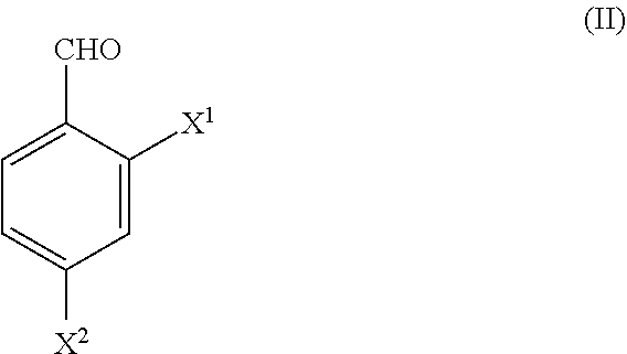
C1=C([X1])C([CHO])=CC=C1[X2]
